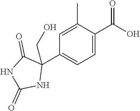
C1=C(C(O)=O)C(C)=CC(C2(CO)C(=O)NC(=O)N2)=C1
